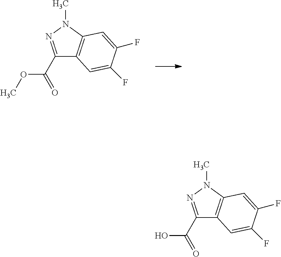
C1(C(=O)OC)=NN(C)C2=C1C=C(F)C(F)=C2.C1(C(=O)O)=NN(C)C2=C1C=C(F)C(F)=C2
